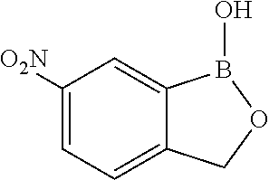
[O2N]C1=CC=C2C(=C1)B(O)OC2
